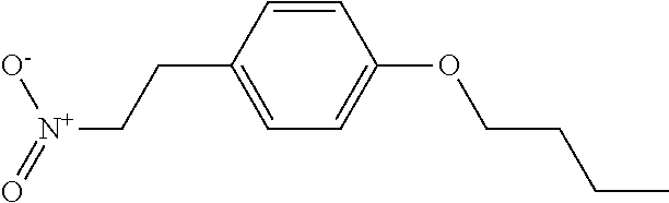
C(CC1=CC=C(OCCCC)C=C1)[N+](=O)[O-]
